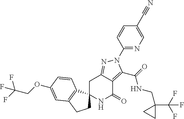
C1C2=NN(C3=NC=C(C#N)C=C3)C(C(=O)NCC3(C(F)(F)F)CC3)=C2C(=O)NC12CCC1=C2C=CC(OCC(F)(F)F)=C1
